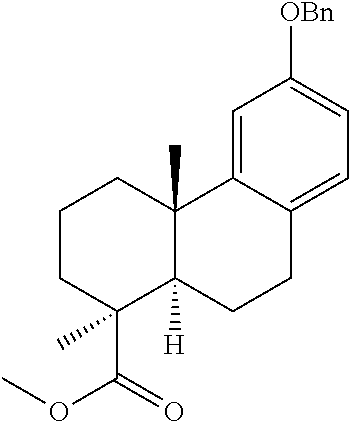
C1(C(=O)OC)(C)C2([H])C(C)(CCC1)C1=CC([OBn])=CC=C1CC2
